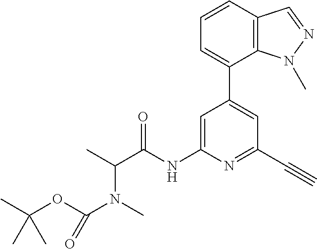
C1(C2=CC(C#C)=NC(NC(C(C)N(C)C(OC(C)(C)C)=O)=O)=C2)=CC=CC2=C1N(C)N=C2
